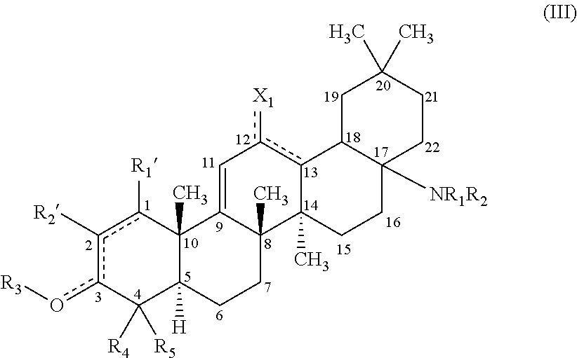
[R3]oc1c([R2])c([R1])C2(C)C([H])(C1([R4])[R5])CCC1(C)C2=Cc([X1])c2C1(C)CCC1([NR1R2])C2CC(C)(C)CC1
